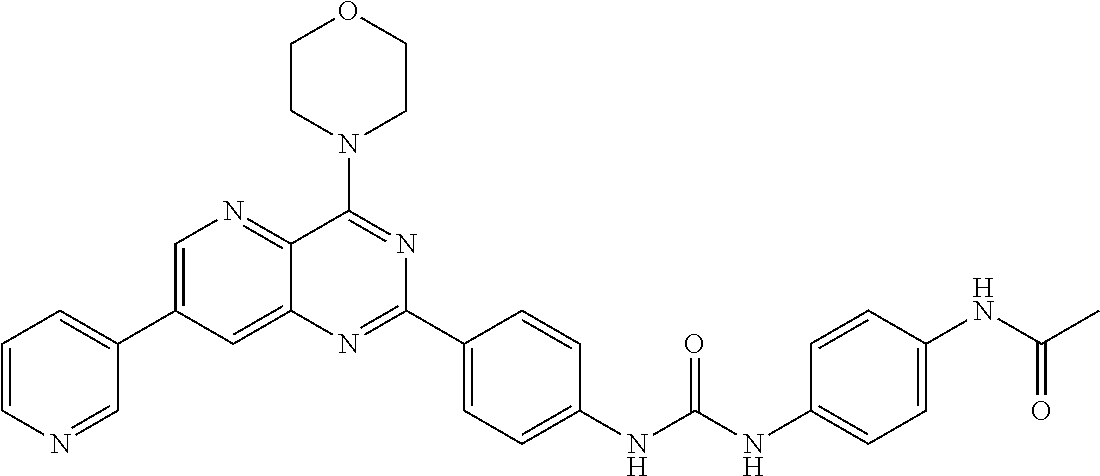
C1=C(C2=CC=CN=C2)C=C2C(=N1)C(N1CCOCC1)=NC(C1=CC=C(NC(NC3=CC=C(NC(C)=O)C=C3)=O)C=C1)=N2
